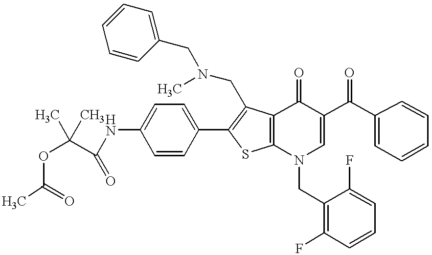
C(NC1=CC=C(C2=C(CN(C)CC3=CC=CC=C3)C3=C(S2)N(CC2=C(F)C=CC=C2F)C=C(C(C2=CC=CC=C2)=O)C3=O)C=C1)(=O)C(OC(C)=O)(C)C
